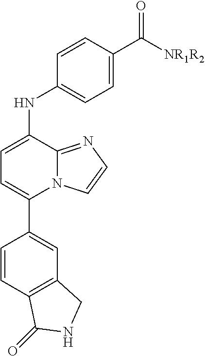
C1=C(NC2=CC=C(C([NR1R2])=O)C=C2)C2=NC=CN2C(C2=CC3=C(C=C2)C(=O)NC3)=C1
